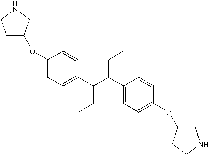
C1(OC2CCNC2)=CC=C(C(CC)C(CC)C2=CC=C(OC3CNCC3)C=C2)C=C1
